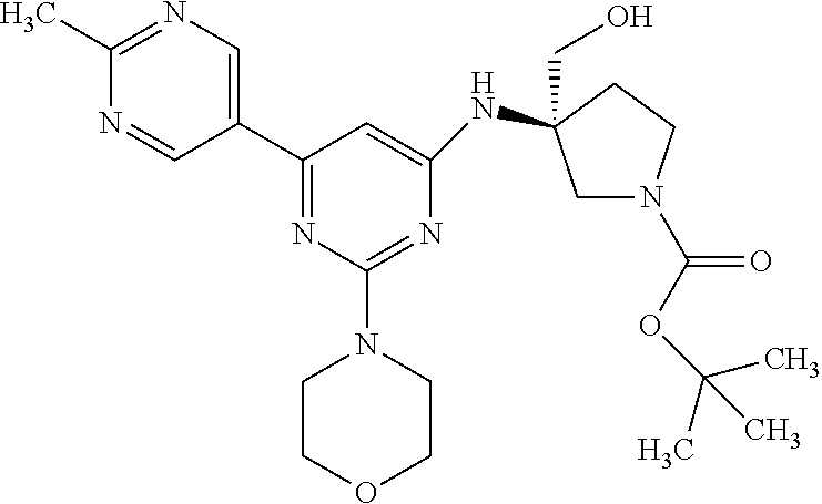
C1(C)=NC=C(C2=NC(N3CCOCC3)=NC(NC3(CO)CN(C(OC(C)(C)C)=O)CC3)=C2)C=N1
